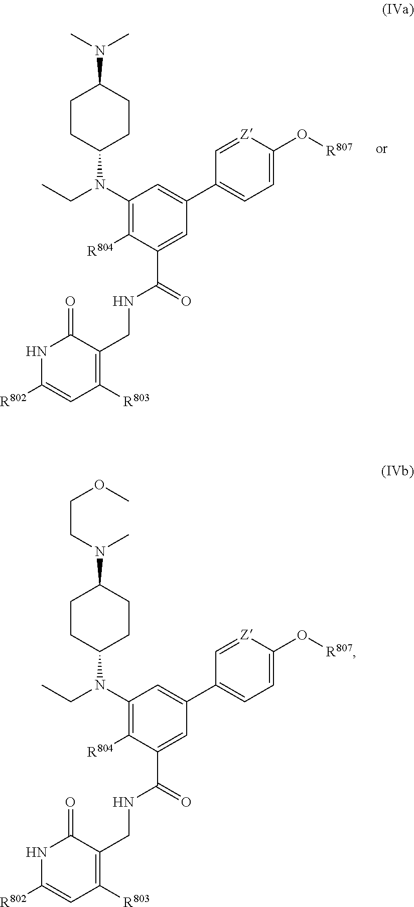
N1C([R802])=CC([R803])=C(CNC(=O)C2=CC(C3=CC=C(O[R807])[Z]=C3)=CC(N(CC)C3CCC(N(CCOC)C)CC3)=C2[R804])C1=O.N1C([R802])=CC([R803])=C(CNC(=O)C2=CC(C3=CC=C(O[R807])[Z]=C3)=CC(N(CC)C3CCC(N(C)C)CC3)=C2[R804])C1=O
